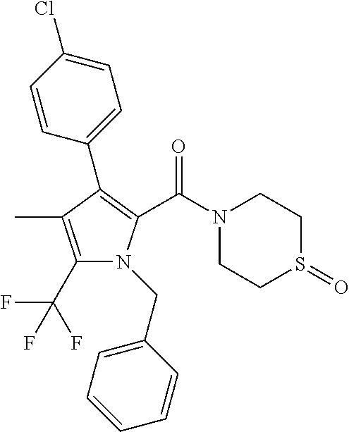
C1(C(F)(F)F)=C(C)C(C2=CC=C(Cl)C=C2)=C(C(N2CCS(=O)CC2)=O)N1CC1=CC=CC=C1
